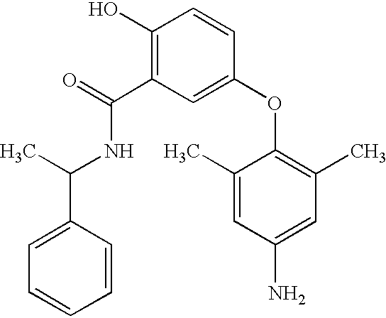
C1(O)=C(C(NC(C2=CC=CC=C2)C)=O)C=C(OC2=C(C)C=C(N)C=C2C)C=C1
